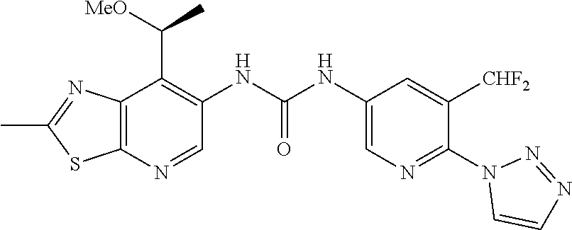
N1=NC=CN1C1=NC=C(NC(NC2=C(C(C)[MeO])C3=C(SC(C)=N3)N=C2)=O)C=C1[CHF2]
